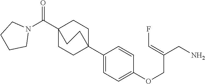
C1(C23CCC(C(N4CCCC4)=O)(CC2)CC3)=CC=C(OCC(CN)=CF)C=C1
